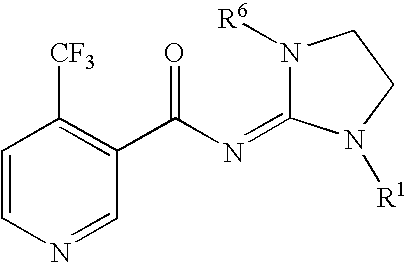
C1=CN=CC(C(N=C2N([R6])CCN2[R1])=O)=C1[CF3]
